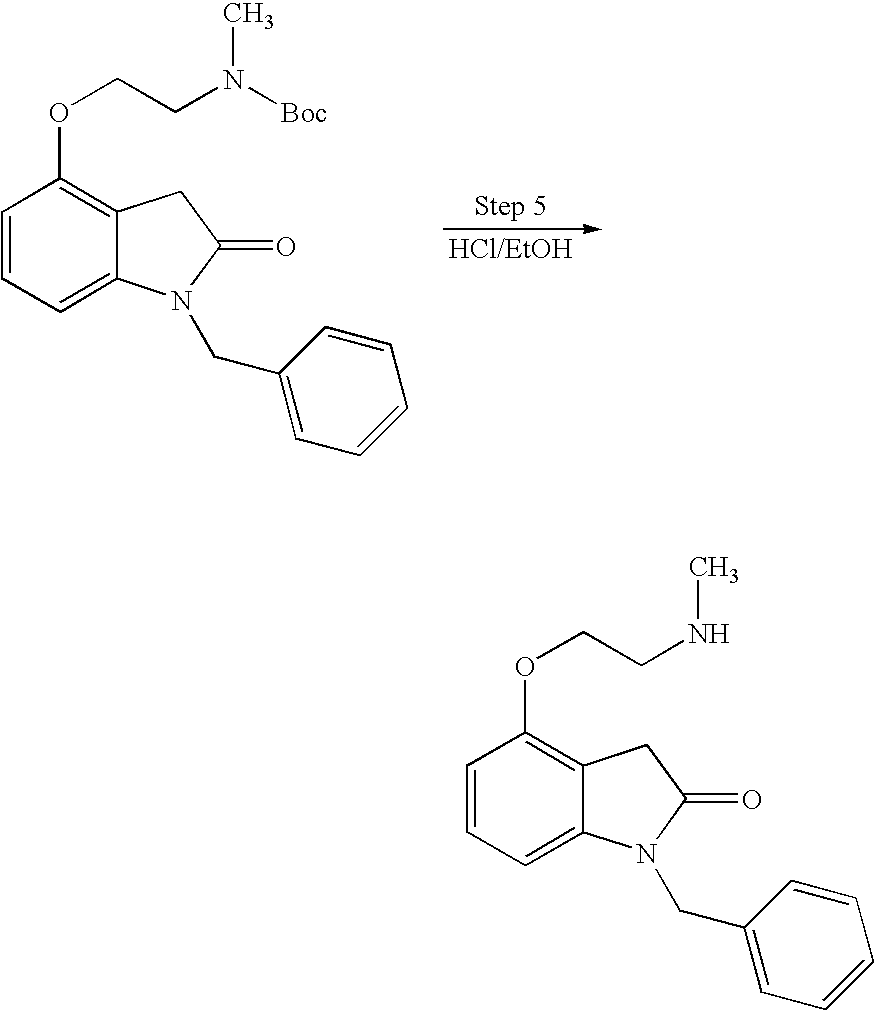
C1=CC=C2C(=C1OCCNC)CC(=O)N2CC1=CC=CC=C1.C1=CC=C2C(=C1OCCN([Boc])C)CC(=O)N2CC1=CC=CC=C1.[HCl/EtOH]
